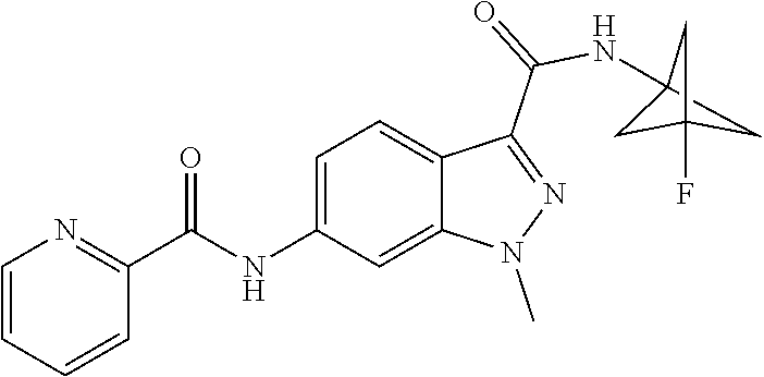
C1=CC=CC(C(NC2=CC=C3C(=C2)N(C)N=C3C(NC23CC(F)(C2)C3)=O)=O)=N1
